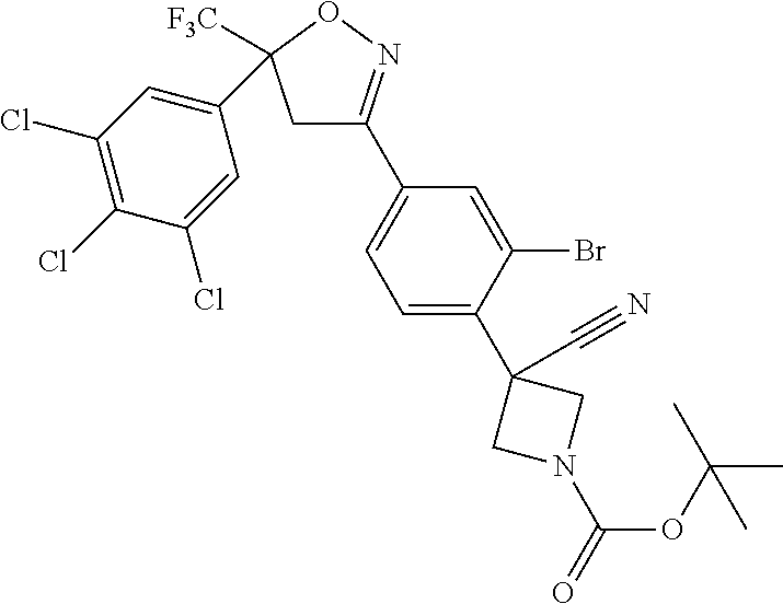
C1C([F3C])(C2=CC(Cl)=C(Cl)C(Cl)=C2)ON=C1C1=CC=C(C2(C#N)CN(C(=O)OC(C)(C)C)C2)C(Br)=C1
